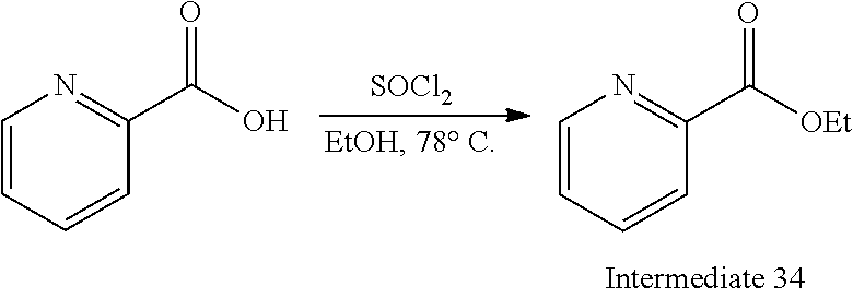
[SOCl2].C1=CC=CC(C(O)=O)=N1.C1=CC=CC(C([OEt])=O)=N1
